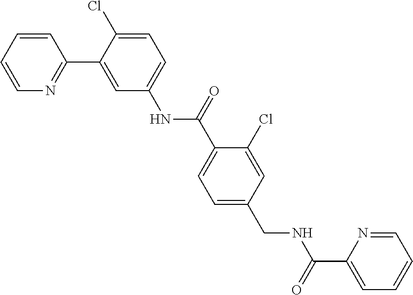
C1=CC=CN=C1C1=CC(NC(C2=CC=C(CNC(C3=CC=CC=N3)=O)C=C2Cl)=O)=CC=C1Cl
